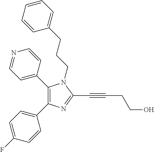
C1(C2=CC=NC=C2)=C(C2=CC=C(F)C=C2)N=C(C#CCCO)N1CCCC1=CC=CC=C1
